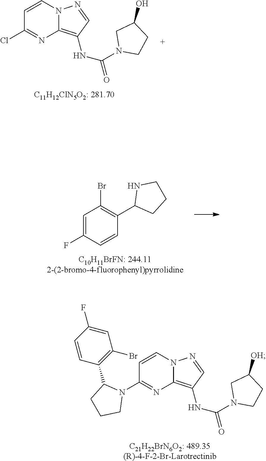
C1=CN2C(=C(NC(=O)N3CCC(O)C3)C=N2)N=C1Cl.[C11H12ClN5O2: 281.70].C1=CN2C(=C(NC(=O)N3CCC([OH])C3)C=N2)N=C1N1C(C2=C(Br)C=C(F)C=C2)CCC1.[C21H22BrN6O2: 489.35(R)-4-F-2-Br-Larotrectinib].[C10H11BrFN: 244.112-(2-bromo-4-fluorophenyl)pyrrolidine].C1=C(F)C=CC(C2CCCN2)=C1Br
